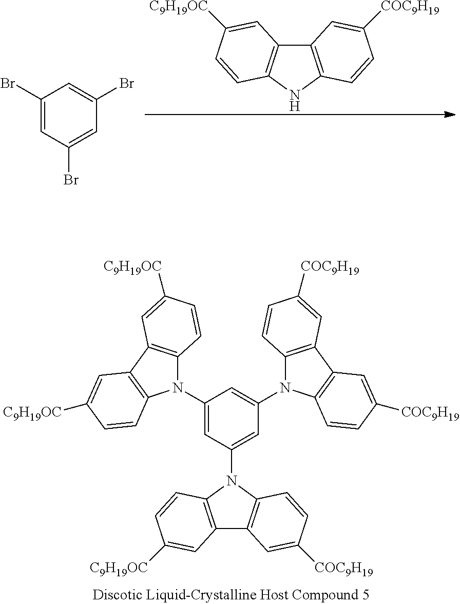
C12=C(NC3=C1C=C([C9H19OC])C=C3)C=CC([COC9H19])=C2.C1(Br)=CC(Br)=CC(Br)=C1.C12=C(N(C3=CC(N4C5=C(C6=C4C=CC([COC9H19])=C6)C=C([COC9H19])C=C5)=CC(N4C5=C(C6=C4C=CC([C9H19OC])=C6)C=C([C9H19OC])C=C5)=C3)C3=C1C=C([COC9H19])C=C3)C=CC([C9H19OC])=C2
